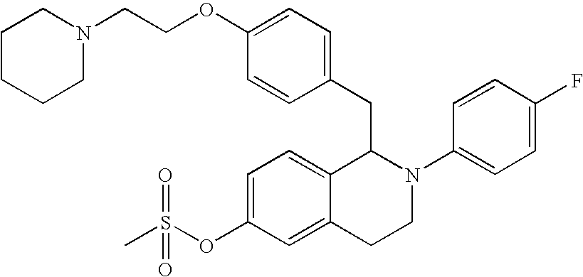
C1=C(OS(C)(=O)=O)C=C2C(=C1)C(CC1=CC=C(OCCN3CCCCC3)C=C1)N(C1=CC=C(F)C=C1)CC2
